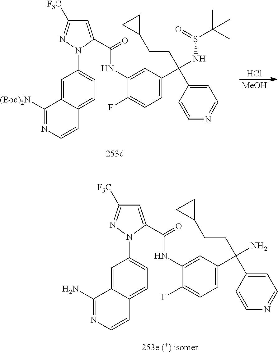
Cl.[MeOH].C1=C(C(=O)NC2=CC(C(C3=CC=NC=C3)(CCC3CC3)NS(=O)C(C)(C)C)=CC=C2F)N(C2=CC=C3C(=C2)C([(Boc)2N])=NC=C3)N=C1[F3C].C1=C(C(=O)NC2=CC(C(C3=CC=NC=C3)(CCC3CC3)N)=CC=C2F)N(C2=CC=C3C(=C2)C(N)=NC=C3)N=C1[F3C]
